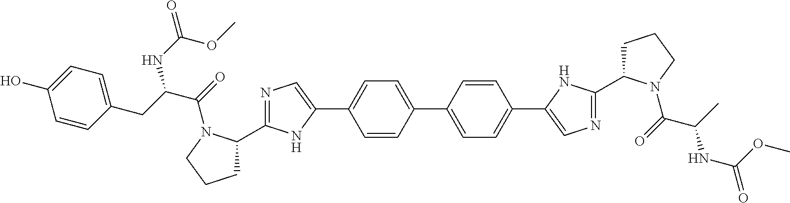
C1=CC(C2=CC=C(C3=CN=C(C4CCCN4C(=O)C(C)NC(=O)OC)N3)C=C2)=CC=C1C1=CN=C(C2CCCN2C(=O)C(CC2=CC=C(O)C=C2)NC(OC)=O)N1
